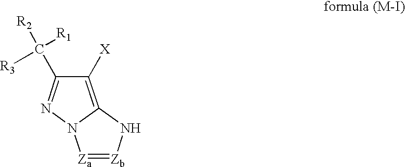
[Za]1=[Zb]NC2=C([X])C(C([R2])([R1])[R3])=NN12
